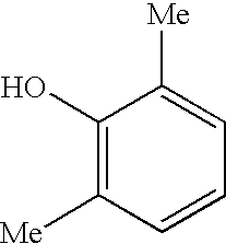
C1(O)=C([Me])C=CC=C1[Me]
